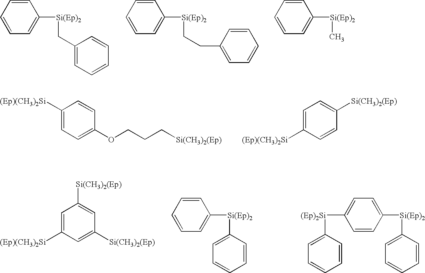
C1=CC=CC=C1[Si(Ep)2]CC1=CC=CC=C1.C1=CC=CC=C1[Si(Ep)2]CCC1=CC=CC=C1.C1=CC=CC=C1[Si(Ep)2]C.C1([(Ep)(CH3)2Si])=CC=C(OCCC[Si(CH3)2(Ep)])C=C1.C1=C([(Ep)(CH3)2Si])C=CC([Si(CH3)2(Ep)])=C1.C1=C([(Ep)(CH3)2Si])C=C([Si(CH3)2(Ep)])C=C1[Si(CH3)2(Ep)].C1=CC=CC=C1[Si(Ep)2]C1=CC=CC=C1.C1=C([Si(Ep)2]C2=CC=CC=C2)C=CC([(Ep)2Si]C2=CC=CC=C2)=C1
